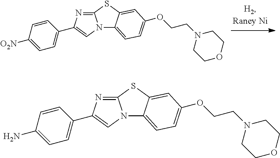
N12C3=CC=C(OCCN4CCOCC4)C=C3SC1=NC(C1=CC=C([O2N])C=C1)=C2.N12C3=CC=C(OCCN4CCOCC4)C=C3SC1=NC(C1=CC=C(N)C=C1)=C2
